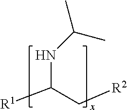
C(C[R2])(NC(C)C)[R1]
